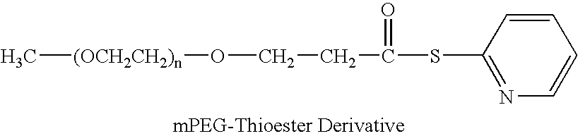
C[(OCH2CH2)n]OCCC(=O)SC1=NC=CC=C1
